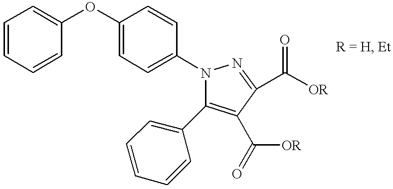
C1=CC(OC2=CC=C(N3N=C(C([OR])=O)C(C(=O)[OR])=C3C3=CC=CC=C3)C=C2)=CC=C1
